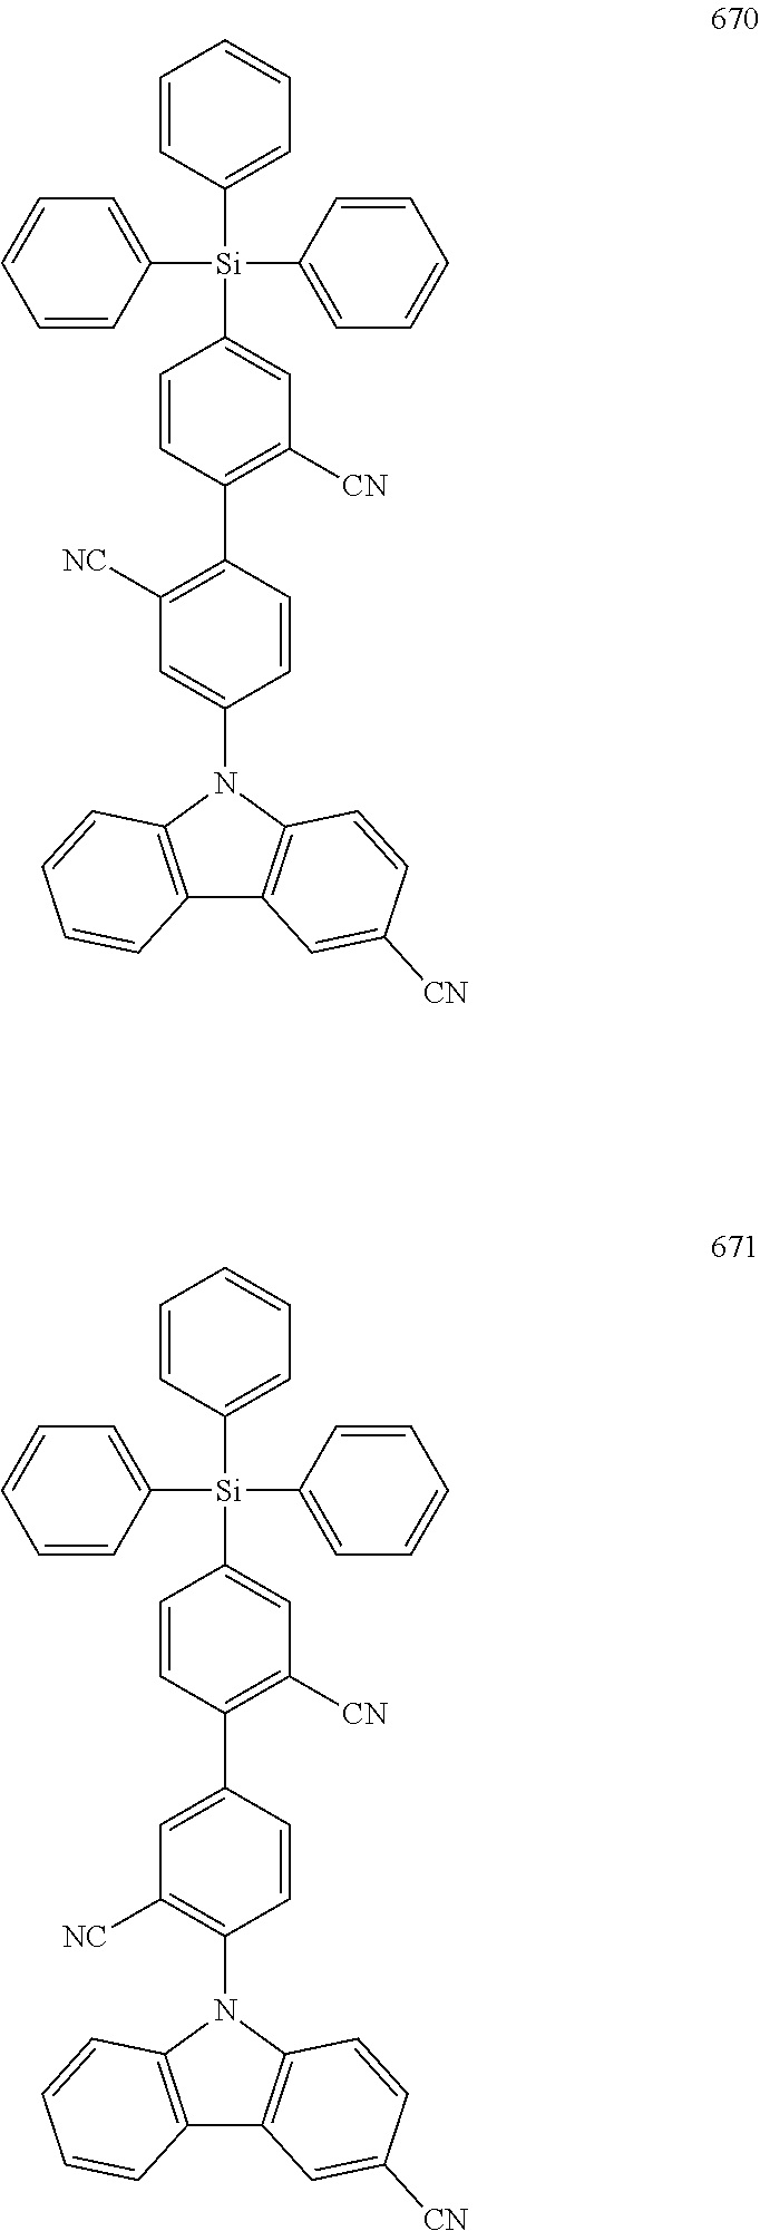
C1(N2C3=C(C4=C2C=CC([CN])=C4)C=CC=C3)=CC([NC])=C(C2=C([CN])C=C([Si](C3=CC=CC=C3)(C3=CC=CC=C3)C3=CC=CC=C3)C=C2)C=C1.C1(N2C3=C(C4=C2C=CC([CN])=C4)C=CC=C3)=C([NC])C=C(C2=C([CN])C=C([Si](C3=CC=CC=C3)(C3=CC=CC=C3)C3=CC=CC=C3)C=C2)C=C1
